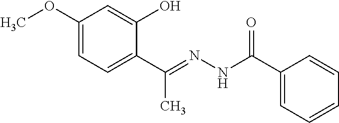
C1(OC)=CC=C(C(C)=NNC(=O)C2=CC=CC=C2)C(O)=C1
